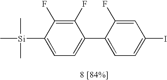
C1([Si](C)(C)C)=CC=C(C2=CC=C(I)C=C2F)C(F)=C1F
